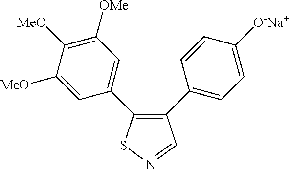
C1([MeO])=CC(C2=C(C3=CC=C([O-Na+])C=C3)C=NS2)=CC([OMe])=C1[MeO]
